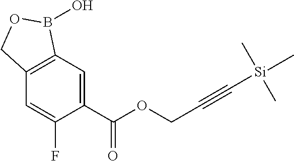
C1=C(C(OCC#C[Si](C)(C)C)=O)C(F)=CC2=C1B(O)OC2
